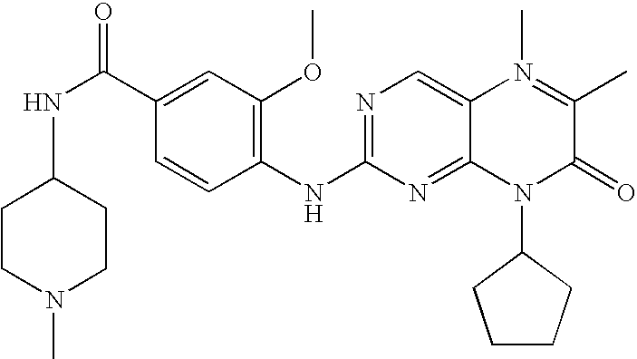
C1(C(N)=O)=CC(OC)=C(NC2=NC=C3C(=N2)N(C2CCCC2)C(=O)C(C)=N3C)C=C1.CC1CCN(C)CC1
